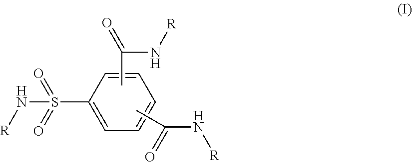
CC(N[R])=O.C1=C(S(=O)(=O)N[R])C=CC=C1.CC(N[R])=O
